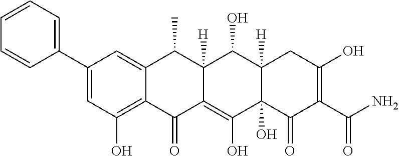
C1(C2=CC=CC=C2)=CC(O)=C2C(=C1)C(C)C1([H])C(=C(O)C3(O)C([H])(C1O)CC(O)=C(C(N)=O)C3=O)C2=O
